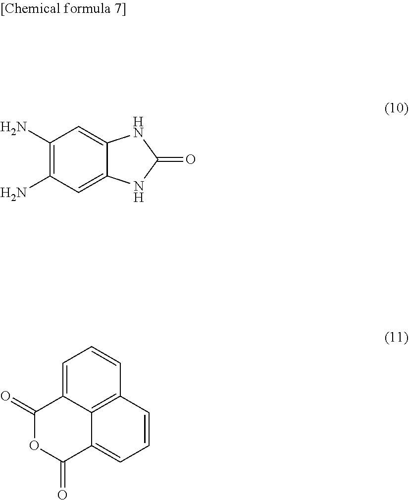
C1(N)=C(N)C=C2C(=C1)NC(=O)N2.C1=C2C3=C(C=C1)C=CC=C3C(=O)OC2=O
